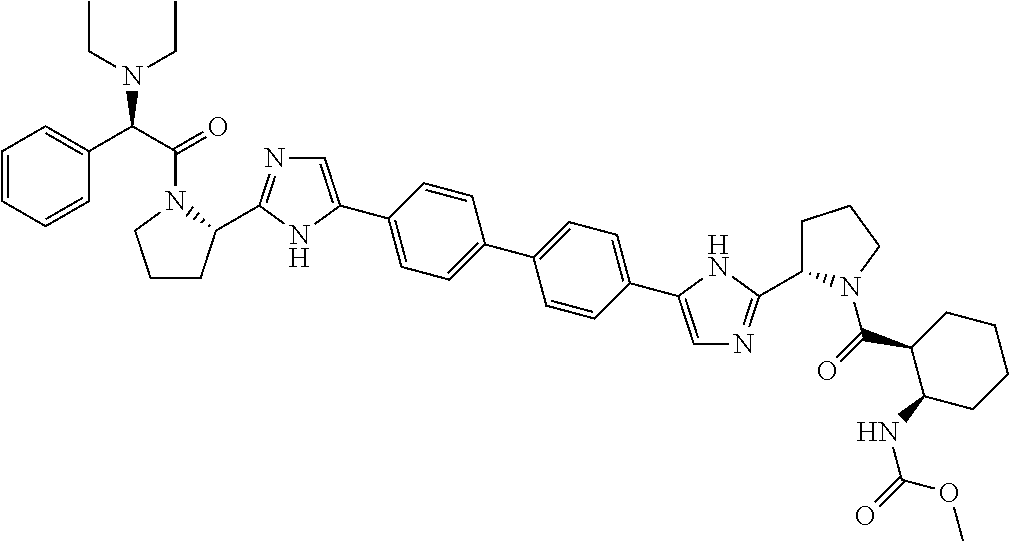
C1CC(C2=NC=C(C3=CC=C(C4=CC=C(C5=CN=C(C6CCCN6C(C6C(NC(OC)=O)CCCC6)=O)N5)C=C4)C=C3)N2)N(C(C(C2=CC=CC=C2)N(CC)CC)=O)C1
